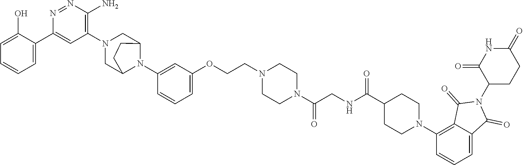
C1=C(O)C(C2=CC(N3CC4N(C5=CC(OCCN6CCN(C(CNC(C7CCN(C8=C9C(=CC=C8)C(=O)N(C8CCC(=O)NC8=O)C9=O)CC7)=O)=O)CC6)=CC=C5)C(C3)CC4)=C(N)N=N2)=CC=C1
